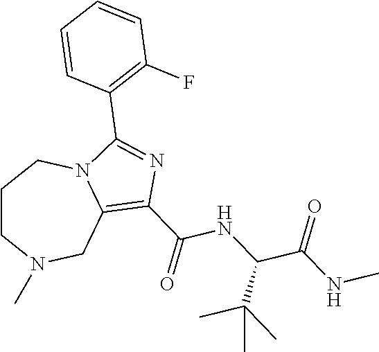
C1CN(C)CC2=C(C(=O)NC(C(NC)=O)C(C)(C)C)N=C(C3=C(F)C=CC=C3)N2C1
